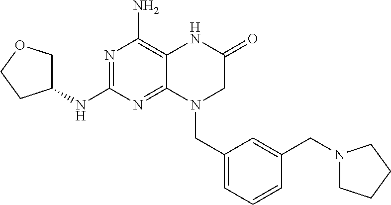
N1=C(NC2COCC2)N=C2C(=C1N)NC(=O)CN2CC1=CC=CC(CN2CCCC2)=C1
